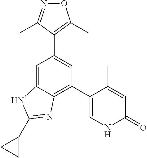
N1=C(C)C(C2=CC(C3=CNC(=O)C=C3C)=C3C(=C2)NC(C2CC2)=N3)=C(C)O1
